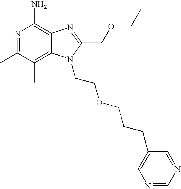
C12=C(C)C(C)=NC(N)=C1N=C(COCC)N2CCOCCCC1=CN=CN=C1
